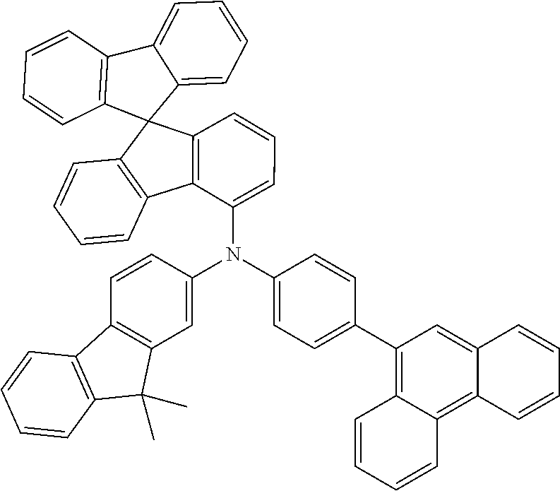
C1=CC2=C(C=C1)C1(C3=C2C(N(C2=CC4=C(C=C2)C2=C(C4(C)C)C=CC=C2)C2=CC=C(C4=C5C(=C6C(=C4)C=CC=C6)C=CC=C5)C=C2)=CC=C3)C2=CC=CC=C2C2=C1C=CC=C2
